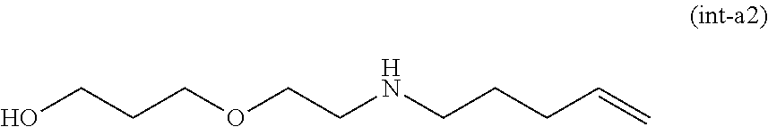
OCCCOCCNCCCC=C
